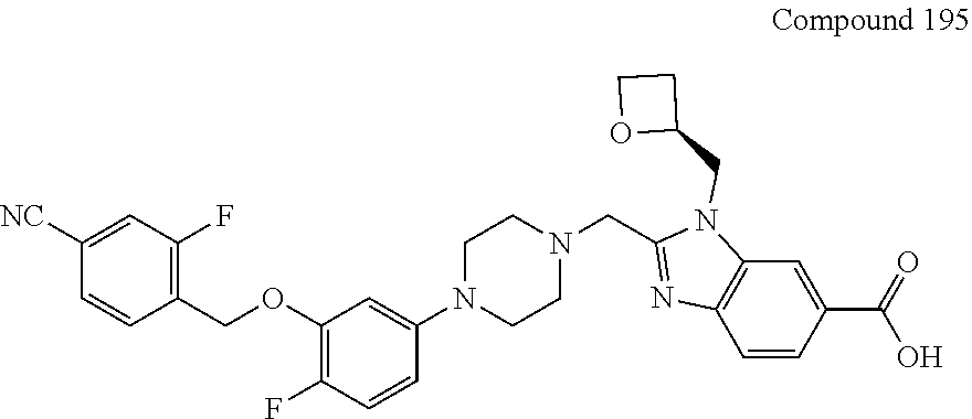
C1(COC2=C(F)C=CC(N3CCN(CC4=NC5=C(N4CC4CCO4)C=C(C(=O)O)C=C5)CC3)=C2)=C(F)C=C([NC])C=C1
